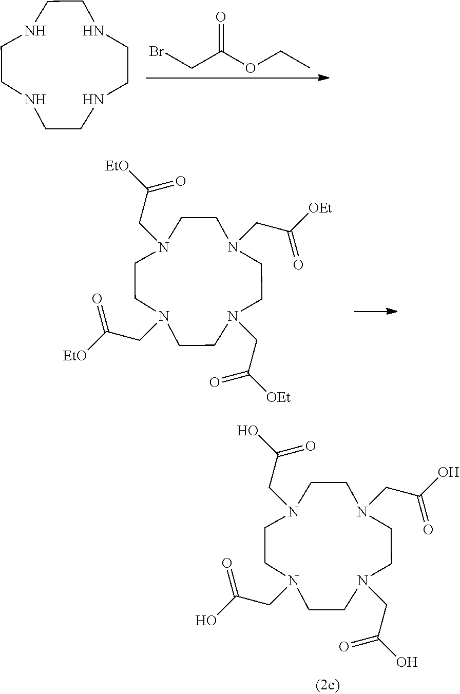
N1CCNCCNCCNCC1.C(C(OCC)=O)Br.N1(CC([EtO])=O)CCN(CC([EtO])=O)CCN(CC([OEt])=O)CCN(CC([OEt])=O)CC1.N1(CC(O)=O)CCN(CC(O)=O)CCN(CC(O)=O)CCN(CC(O)=O)CC1
